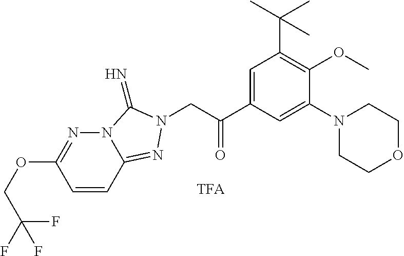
C1=CC2=NN(CC(C3=CC(C(C)(C)C)=C(OC)C(N4CCOCC4)=C3)=O)C(=N)N2N=C1OCC(F)(F)F
